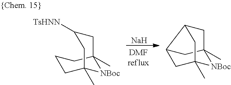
[Na].C1C([TsHNN])CC2(C)[NBoc]C1(C)CCC2.C1C2C3CC1(C)[NBoc]C(C)(C3)C2
